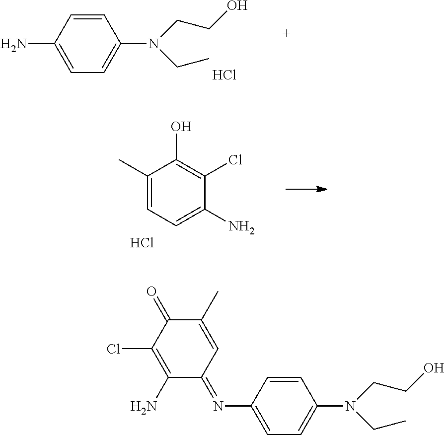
C1=CC(N)=CC=C1N(CCO)CC.Cl.C1(C)=CC=C(N)C(Cl)=C1O.Cl.C1=CC(N=C2C=C(C)C(=O)C(Cl)=C2N)=CC=C1N(CCO)CC
